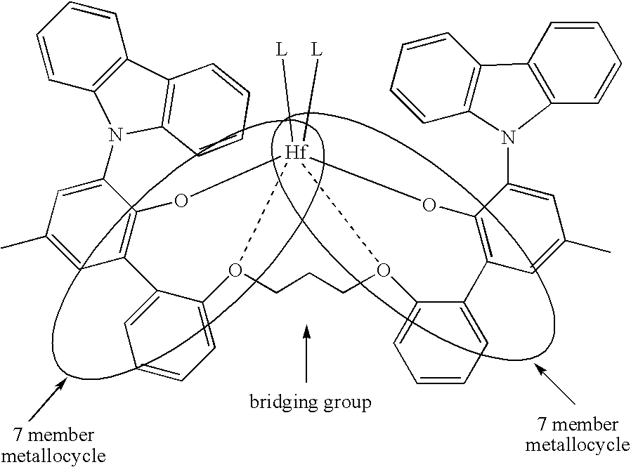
C1(C)=CC2=C(C(N3C4=C(C=CC=C4)C4=C3C=CC=C4)=C1)O[Hf]13([L])([L])O(C4=CC=CC=C24)CCCO1C1=CC=CC=C1C1=C(C(N2C4=C(C=CC=C4)C4=C2C=CC=C4)=CC(C)=C1)O3
